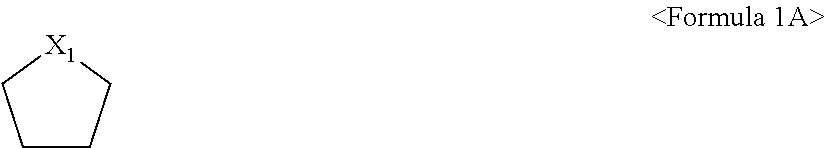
C1CC[X1]C1
